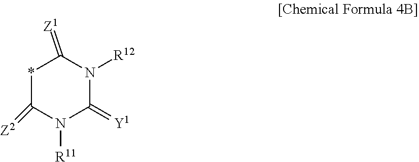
*1C(=[Z2])N([R11])C(=[Y1])N([R12])C1=[Z1]
